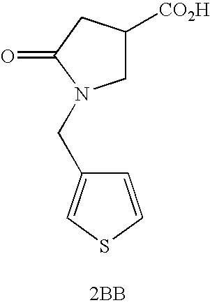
C1([CO2H])CN(CC2=CSC=C2)C(=O)C1.[2BB]
